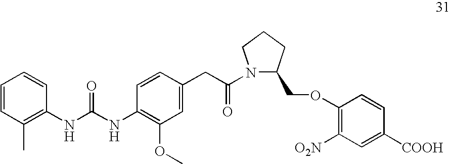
C1=CC(C)=C(NC(NC2=C(OC)C=C(CC(N3C(COC4=C([O2N])C=C([COOH])C=C4)CCC3)=O)C=C2)=O)C=C1
